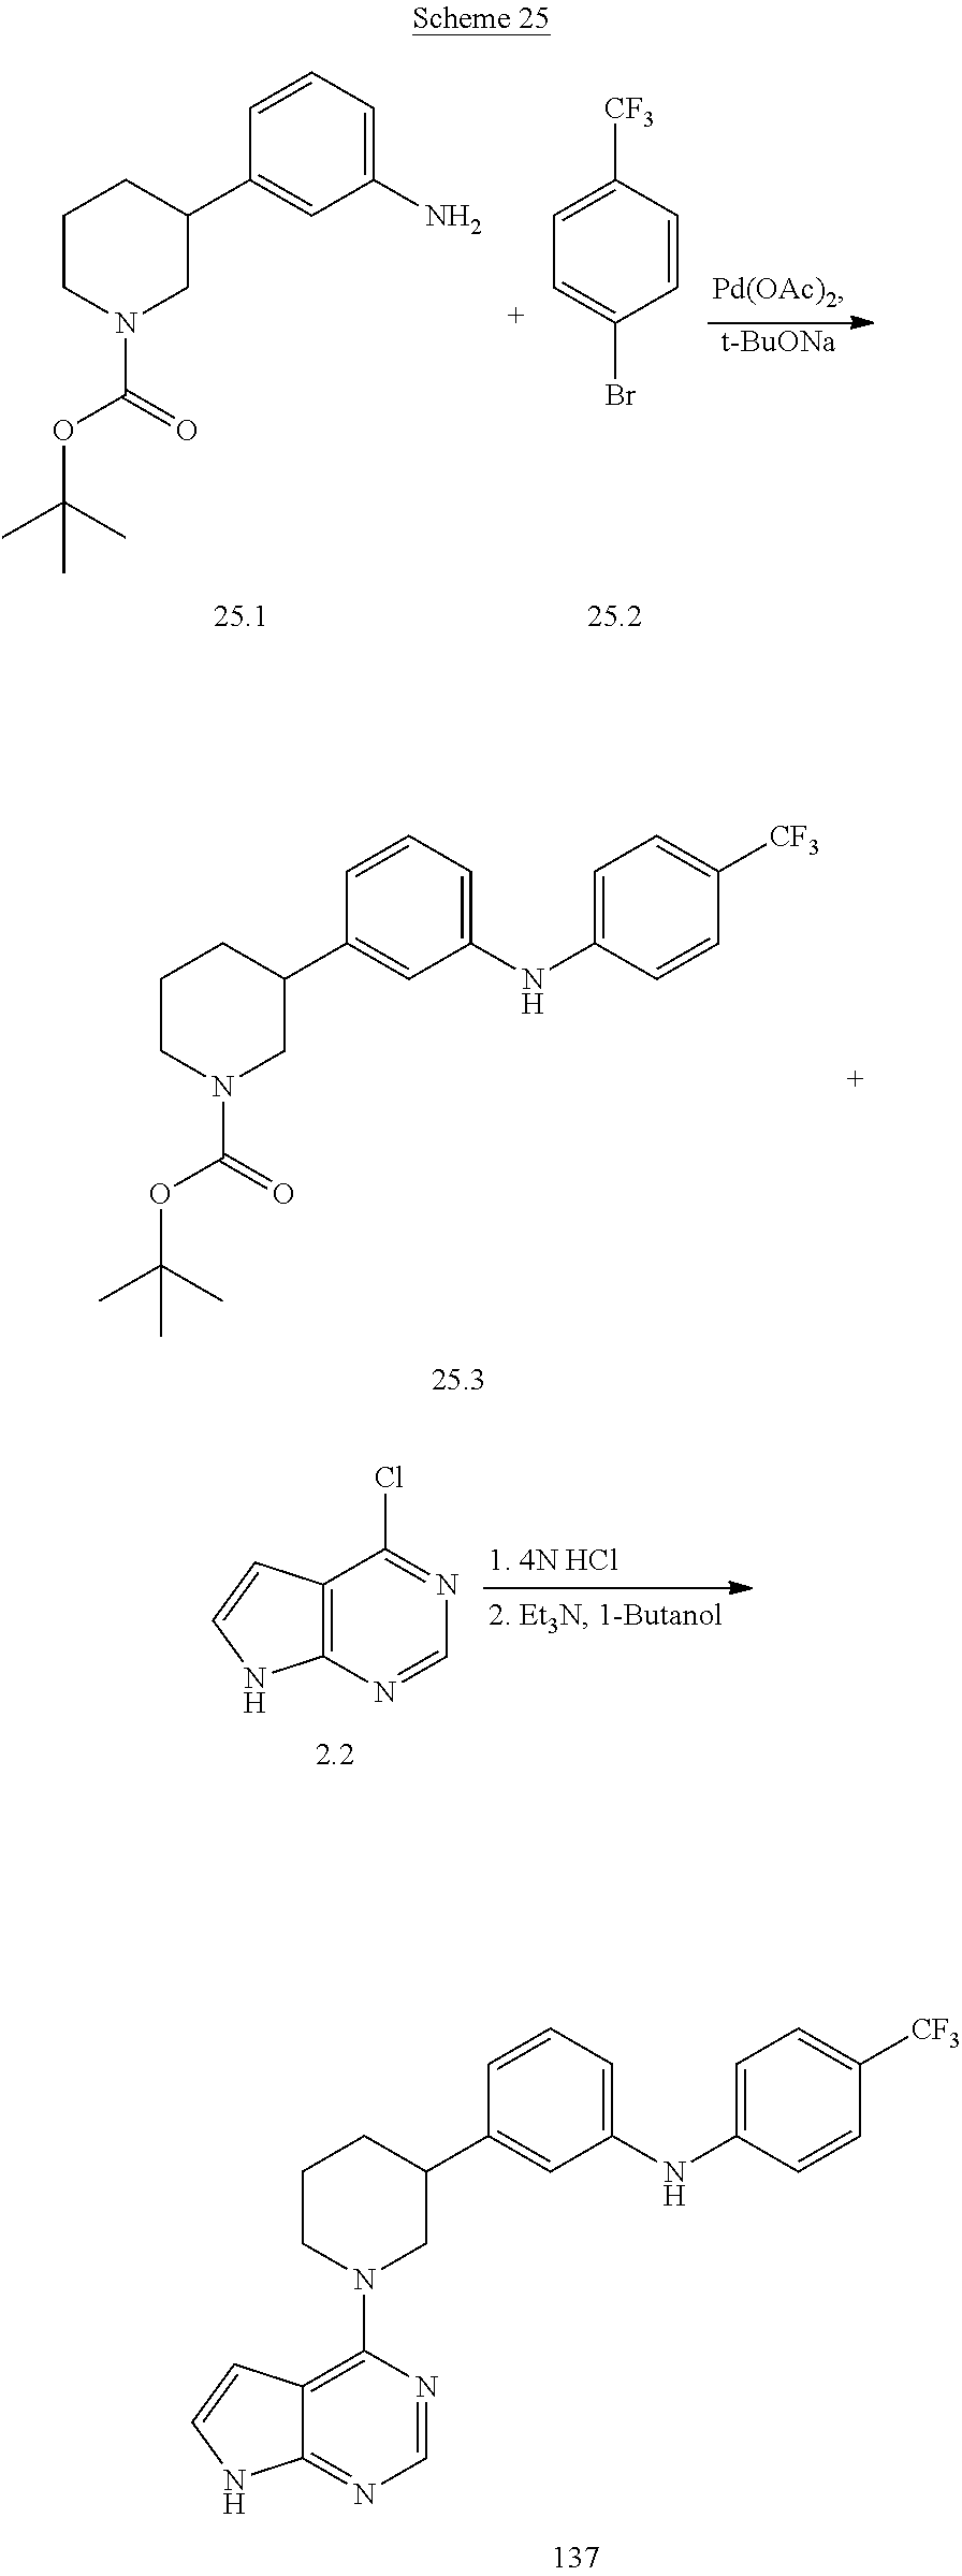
C12=C(N=CN=C1Cl)NC=C2.C1(C2=CC(NC3=CC=C([CF3])C=C3)=CC=C2)CCCN(C2=C3C(=NC=N2)NC=C3)C1.C1(C2=CC(NC3=CC=C([CF3])C=C3)=CC=C2)CCCN(C(OC(C)(C)C)=O)C1.C1(C2=CC(N)=CC=C2)CCCN(C(OC(C)(C)C)=O)C1.C1=CC(Br)=CC=C1[CF3].[t-BuONa]
